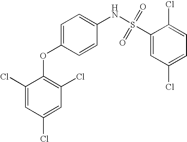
ClC1=CC(Cl)=C(OC2=CC=C(NS(C3=CC(Cl)=CC=C3Cl)(=O)=O)C=C2)C(Cl)=C1
